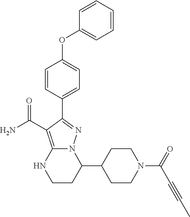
O(C1=CC=C(C2=NN3C(=C2C(=O)N)NCCC3C2CCN(C(C#CC)=O)CC2)C=C1)C1=CC=CC=C1
